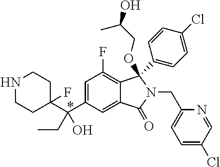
C1(C(C2=CC(F)=C3C(=C2)C(=O)N(CC2=CC=C(Cl)C=N2)C3(OCC(O)C)C2=CC=C(Cl)C=C2)(CC)O)(F)CCNCC1
